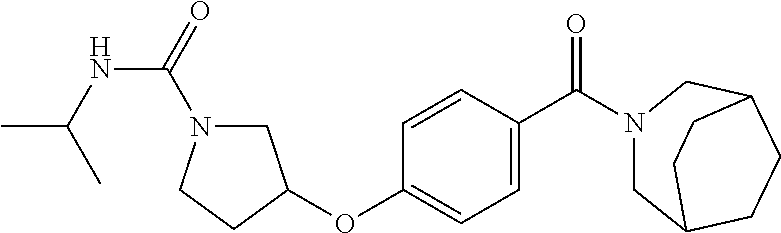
C1N(C(NC(C)C)=O)CCC1OC1=CC=C(C(N2CC3CCC(C2)CC3)=O)C=C1
